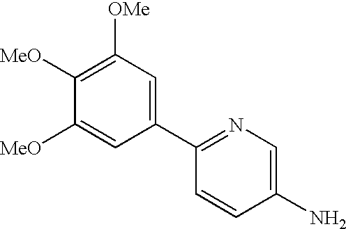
C1([MeO])=C([OMe])C=C(C2=NC=C(N)C=C2)C=C1[MeO]
